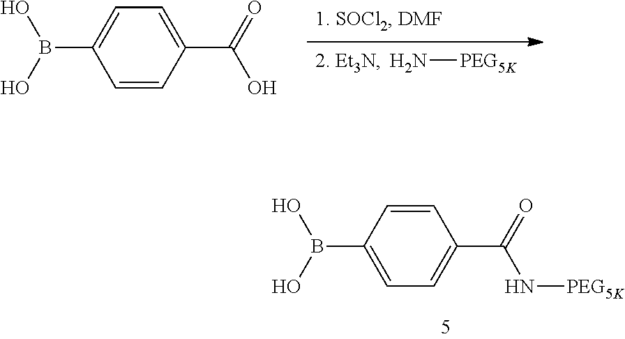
C1=CC(C(=O)O)=CC=C1B(O)O.N[PEG5K].C1=CC(C(=O)N[PEG5K])=CC=C1B(O)O
